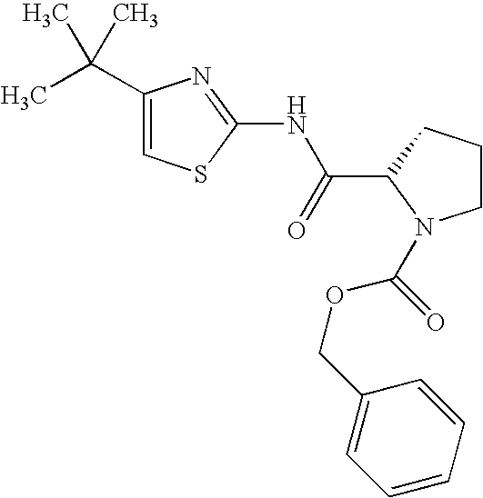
C1(C(C)(C)C)=CSC(NC(C2N(C(OCC3=CC=CC=C3)=O)CCC2)=O)=N1
